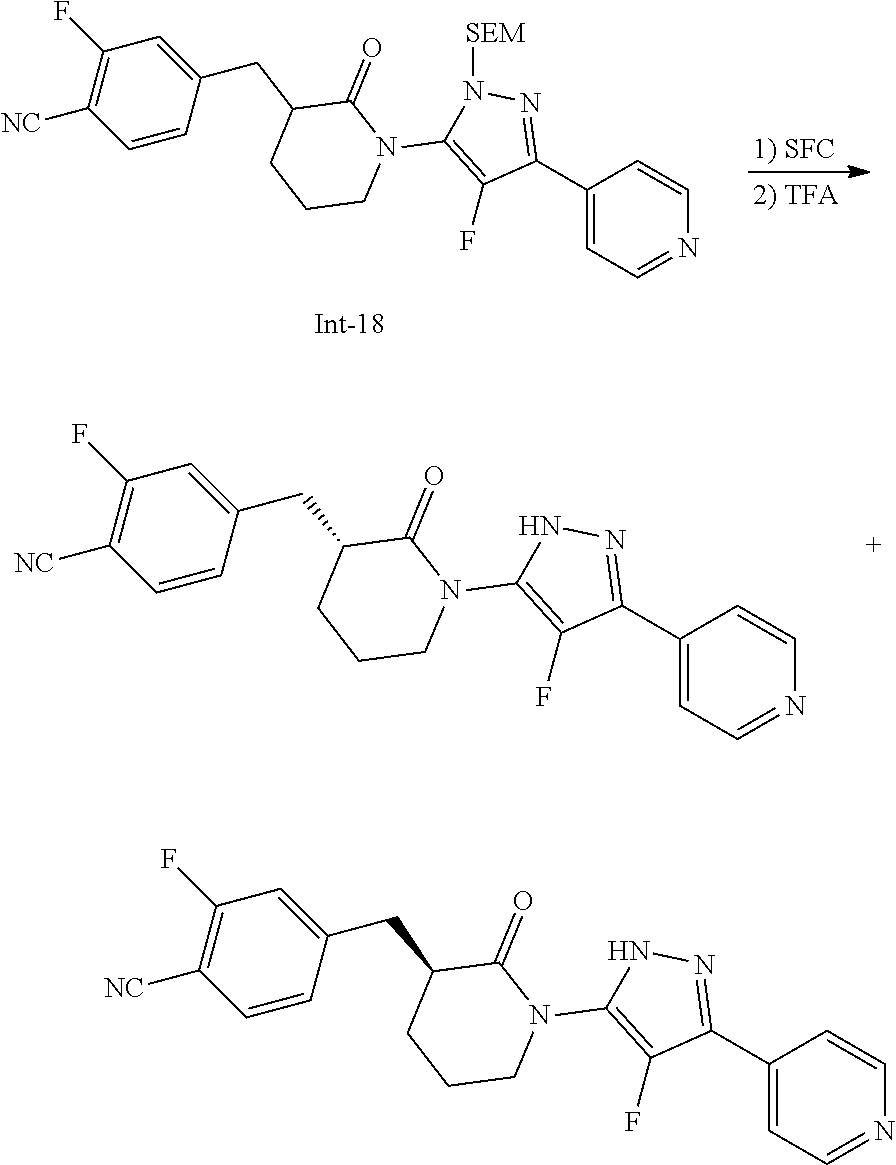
N1(C2=C(F)C(C3=CC=NC=C3)=NN2)C(=O)C(CC2=CC(F)=C([NC])C=C2)CCC1.N1(C2=C(F)C(C3=CC=NC=C3)=NN2[SEM])C(=O)C(CC2=CC(F)=C([NC])C=C2)CCC1.N1(C2=C(F)C(C3=CC=NC=C3)=NN2)C(=O)C(CC2=CC(F)=C([NC])C=C2)CCC1
